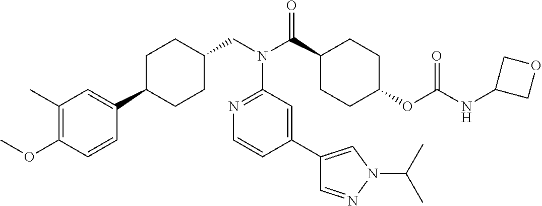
C1(C)=C(OC)C=CC(C2CCC(CN(C3=NC=CC(C4=CN(C(C)C)N=C4)=C3)C(=O)C3CCC(OC(=O)NC4COC4)CC3)CC2)=C1
